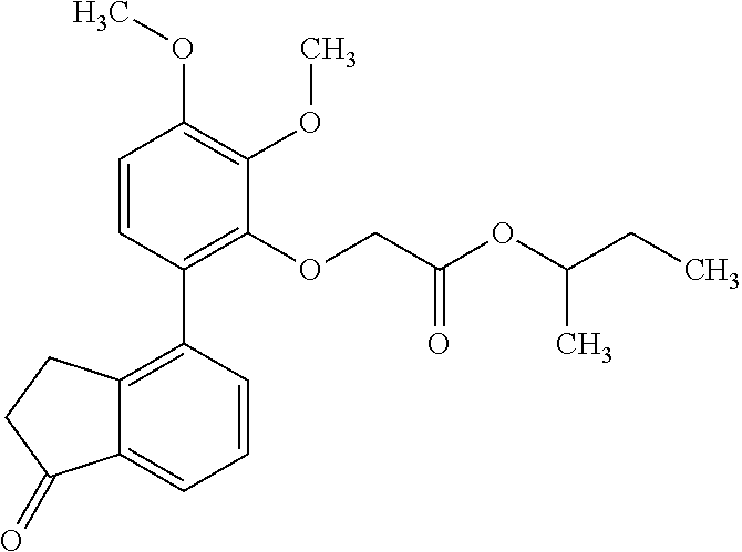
C12=C(C3=C(OCC(OC(CC)C)=O)C(OC)=C(OC)C=C3)C=CC=C1C(=O)CC2
